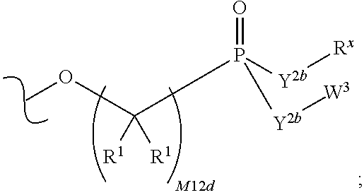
O(C)C(P([Y2b][Rx])(=O)[Y2b][W3])([R1])[R1]
